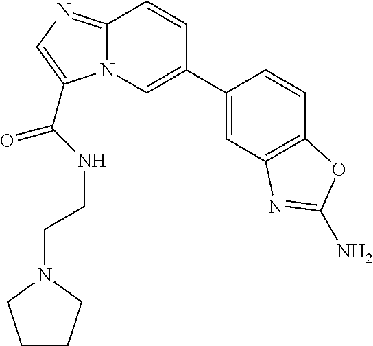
N12C(=NC=C1C(=O)NCCN1CCCC1)C=CC(C1=CC3=C(C=C1)OC(N)=N3)=C2
